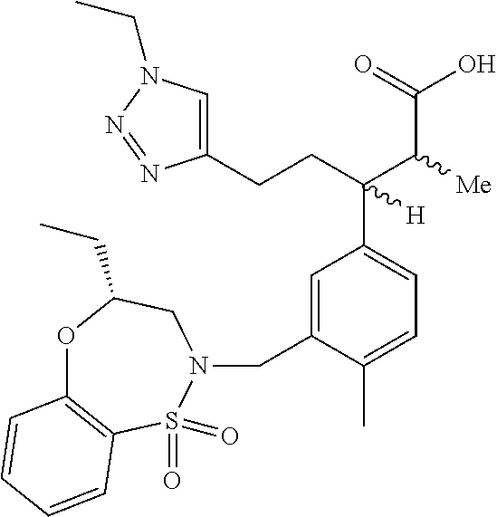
C1=C(CCC(C(C(O)=O)[Me])(C2=CC=C(C)C(CN3CC(CC)OC4=C(S3(=O)=O)C=CC=C4)=C2)[H])N=NN1CC
